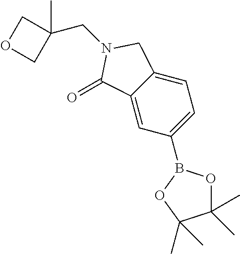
C12=CC(B3OC(C)(C)C(C)(C)O3)=CC=C1CN(CC1(C)COC1)C2=O
